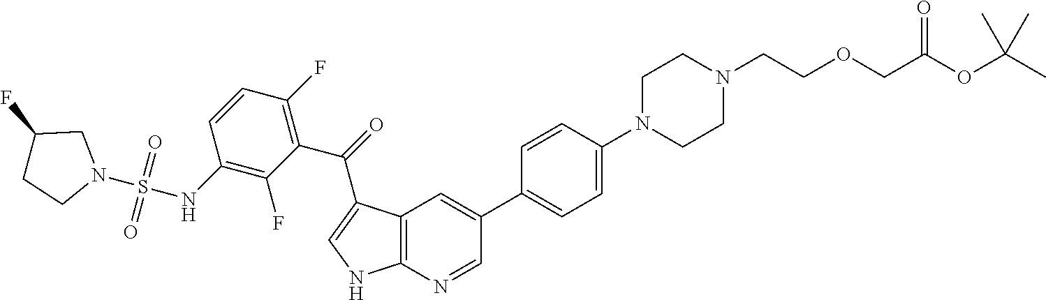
N1(CCOCC(OC(C)(C)C)=O)CCN(C2=CC=C(C3=CC4=C(N=C3)NC=C4C(=O)C3=C(F)C=CC(NS(=O)(=O)N4CC(F)CC4)=C3F)C=C2)CC1
